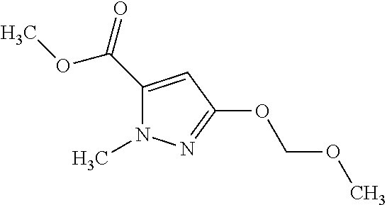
C1(C(OC)=O)=CC(OCOC)=NN1C
